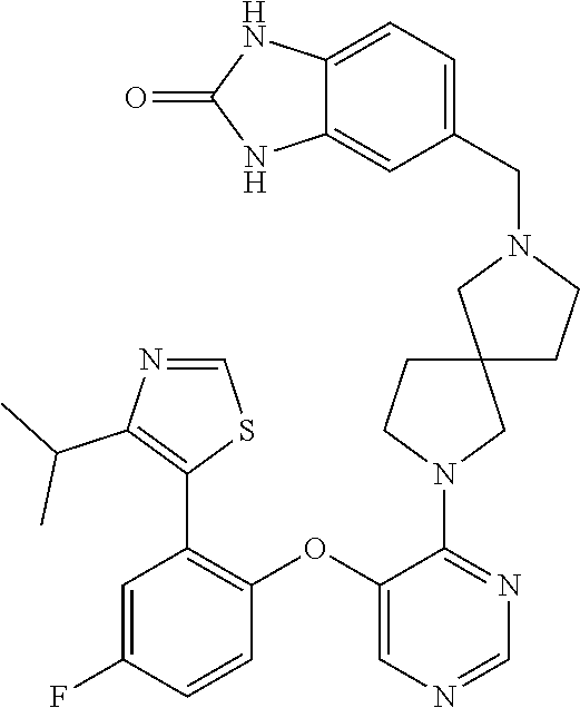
C1=C(F)C=CC(OC2=CN=CN=C2N2CC3(CC2)CCN(CC2=CC=C4C(=C2)NC(=O)N4)C3)=C1C1=C(C(C)C)N=CS1
